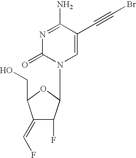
N1=C(N)C(C#CBr)=CN(C2C(F)C(=CF)C(CO)O2)C1=O
